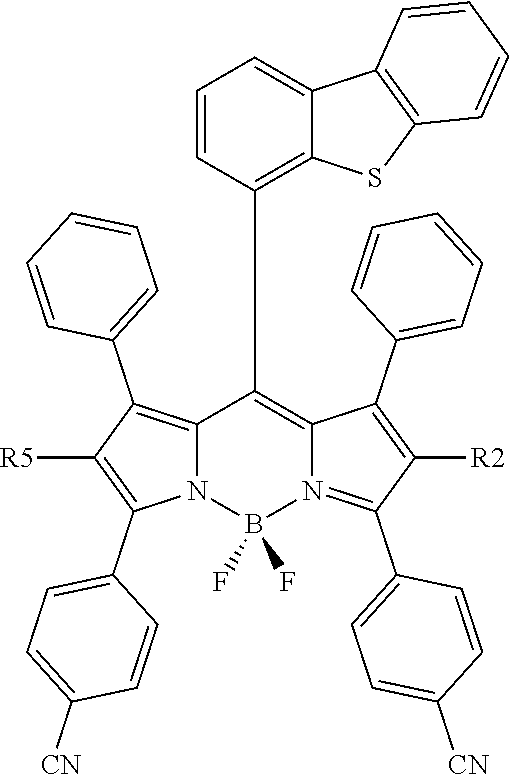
C12=C(C3=CC=CC=C3)C([R5])=C(C3=CC=C([CN])C=C3)N1B(F)(F)N1=C(C3=CC=C([CN])C=C3)C([R2])=C(C3=CC=CC=C3)C1=C2C1=C2C(=CC=C1)C1=C(S2)C=CC=C1
